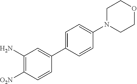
C1=C(C2=CC(N)=C([O2N])C=C2)C=CC(N2CCOCC2)=C1
